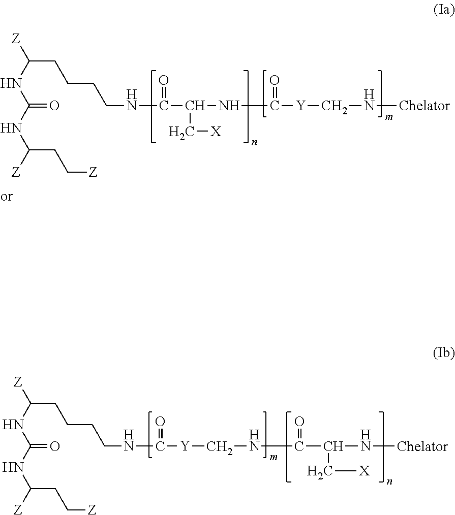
C(CCCCNC(C(NC([Y]CN[Chelator])=O)C[X])=O)([Z])NC(NC([Z])CC[Z])=O.C(CCCCNC([Y]CNC(C(N[Chelator])C[X])=O)=O)([Z])NC(NC([Z])CC[Z])=O
